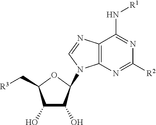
C1(O)C(O)C(N2C3=C(N=C2)C(N[R1])=NC([R2])=N3)OC1C[R3]
